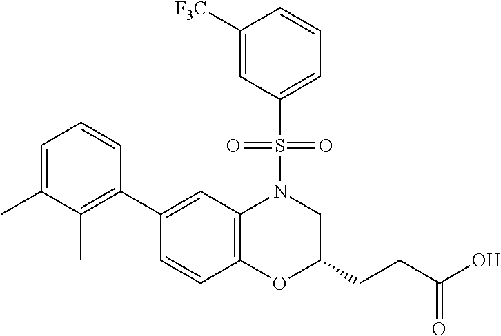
C1(C2=C(C)C(C)=CC=C2)=CC2=C(C=C1)OC(CCC(O)=O)CN2S(C1=CC=CC([F3C])=C1)(=O)=O
